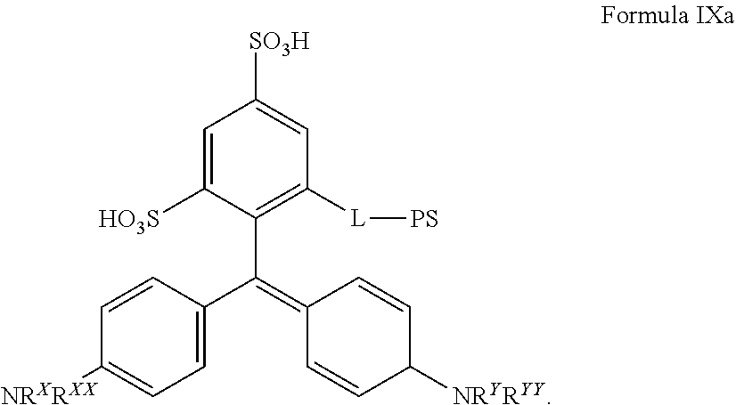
C1=CC(C(=C2C=CC([NRYRYY])C=C2)C2=C([L][PS])C=C([SO3H])C=C2[HO3S])=CC=C1[NRXRXX]
